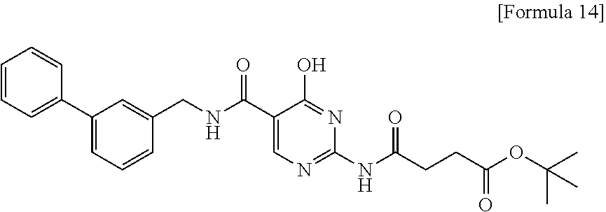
C1(C(NCC2=CC(C3=CC=CC=C3)=CC=C2)=O)=CN=C(NC(CCC(OC(C)(C)C)=O)=O)N=C1O
